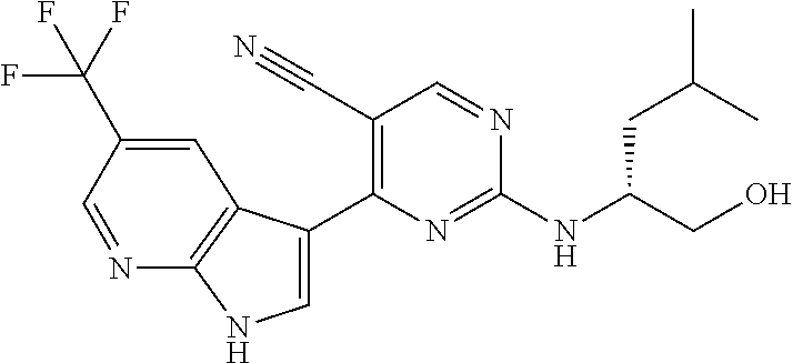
C(NC1=NC(C2=CNC3=C2C=C(C(F)(F)F)C=N3)=C(C#N)C=N1)(CO)CC(C)C
